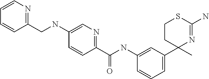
C1=CC=C(C2(C)N=C(N)SCC2)C=C1NC(C1=NC=C(NCC2=NC=CC=C2)C=C1)=O
